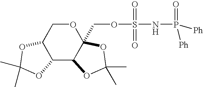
C12C(C3C(COS(NP(=O)([Ph])[Ph])(=O)=O)(OC1)OC(C)(C)O3)OC(C)(C)O2
